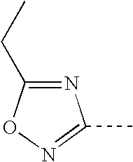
N1=C(CC)ON=C1C
